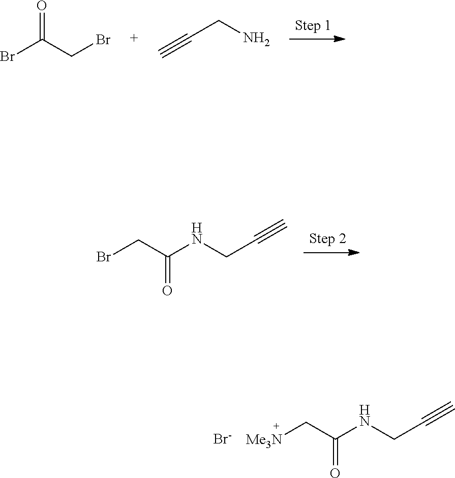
[Me3N]CC(NCC#C)=O.[Br-].BrC(CBr)=O.C#CCN.BrCC(NCC#C)=O
